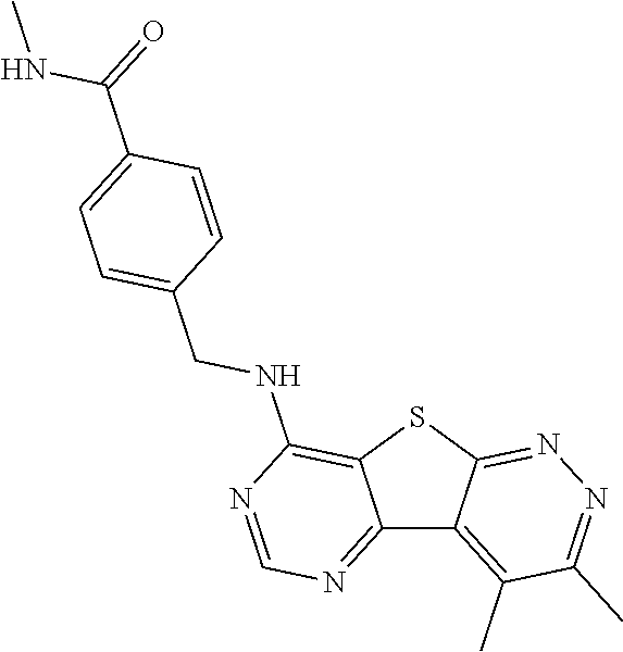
C12=NC=NC(NCC3=CC=C(C(NC)=O)C=C3)=C1SC1=NN=C(C)C(C)=C21
